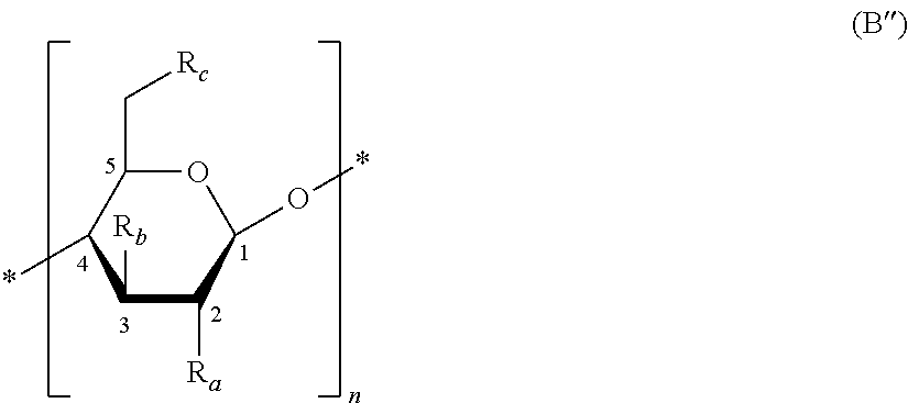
O1C(C[Rc])C(*)C([Rb])C([Ra])C1O*
